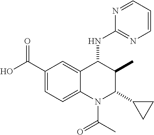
C1(C(=O)O)=CC=C2C(=C1)C(NC1=NC=CC=N1)C(C)C(C1CC1)N2C(=O)C
